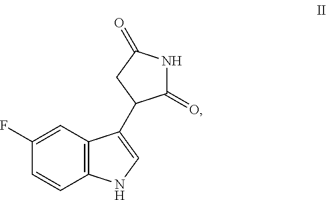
C1(F)=CC2=C(C=C1)NC=C2C1C(=O)NC(=O)C1
